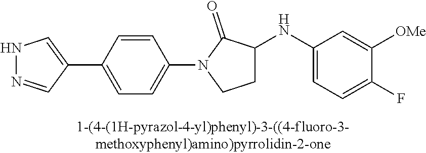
N1N=CC(C2=CC=C(N3C(=O)C(NC4=CC=C(F)C([OMe])=C4)CC3)C=C2)=C1
